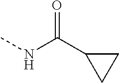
CNC(C1CC1)=O
